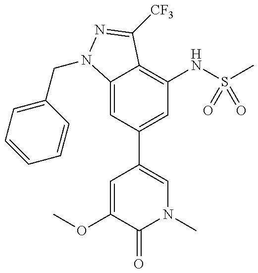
C12=CC(C3=CN(C)C(=O)C(OC)=C3)=CC(NS(C)(=O)=O)=C1C([CF3])=NN2CC1=CC=CC=C1
